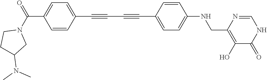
C1=CC(C#CC#CC2=CC=C(NCC3=C(O)C(=O)NC=N3)C=C2)=CC=C1C(=O)N1CCC(N(C)C)C1
